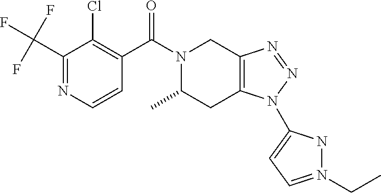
C(C1=NC=CC(C(N2CC3=C(CC2C)N(C2=CC=N(CC)N2)N=N3)=O)=C1Cl)(F)(F)F
